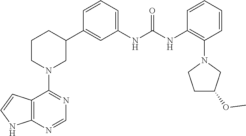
C12=C(N=CN=C1N1CC(C3=CC(NC(NC4=C(N5CCC(OC)C5)C=CC=C4)=O)=CC=C3)CCC1)NC=C2
